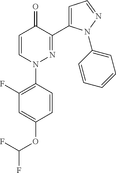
C1=CN(C2=C(F)C=C(OC(F)F)C=C2)N=C(C2=CC=NN2C2=CC=CC=C2)C1=O
